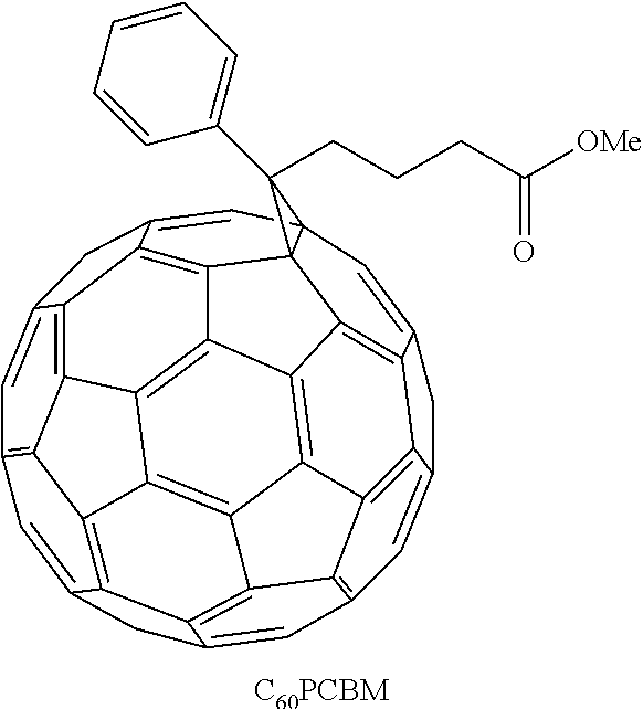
C1=C2CC3=CC45C=C6CC7=CC8=C9C%10=C%11C(=C8)CC8=CC1=C1C(=C8%11)C8=C%10C%10=C%11C(=C6C7=C9%10)C4(C4=C3C2=C1C8=C%114)C5(C1=CC=CC=C1)CCCC([OMe])=O.[C60PCBM]
